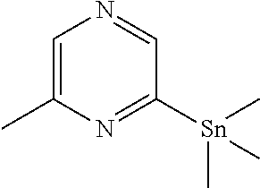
C1=C(C)N=C([Sn](C)(C)C)C=N1
